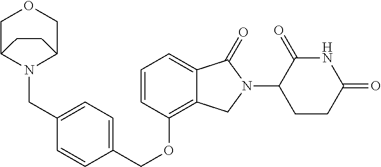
O(C1=C2C(=CC=C1)C(=O)N(C1C(=O)NC(=O)CC1)C2)CC1=CC=C(CN2C3COCC2CC3)C=C1
